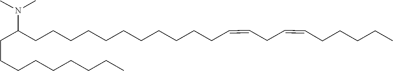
C(CCC(N(C)C)CCCCCCCCCCCC=CCC=CCCCCC)CCCCCC
